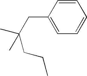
C1(CC(C)(C)CCC)=CC=CC=C1
